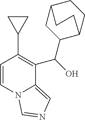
C1(C2=C(C(O)C3C4CCC(C3)CC4)C3=CN=CN3C=C2)CC1
